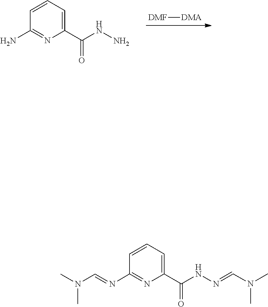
C1=CC=C(C(NN)=O)N=C1N.[DMF][DMA].N(=CN(C)C)NC(C1=CC=CC(N=CN(C)C)=N1)=O
